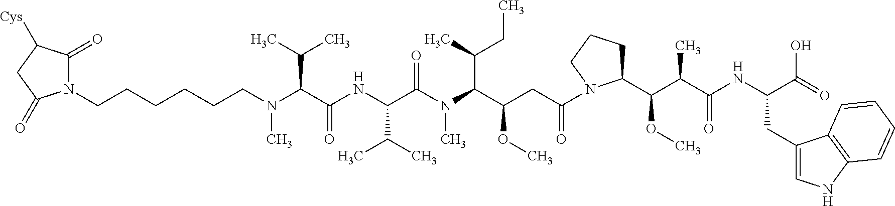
N1(CCCCCCN(C(C(NC(C(N(C)C(C(CC)C)C(CC(=O)N2C(C(C(C(NC(C(=O)O)CC3=CNC4=C3C=CC=C4)=O)C)OC)CCC2)OC)=O)C(C)C)=O)C(C)C)C)C(=O)C([Cys])CC1=O
